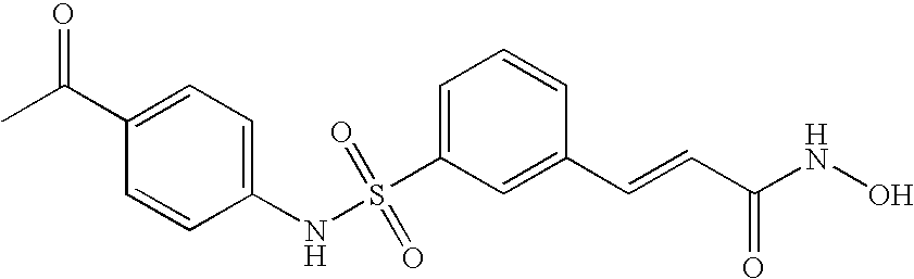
S(C1=CC=CC(C=CC(NO)=O)=C1)(NC1=CC=C(C(C)=O)C=C1)(=O)=O
